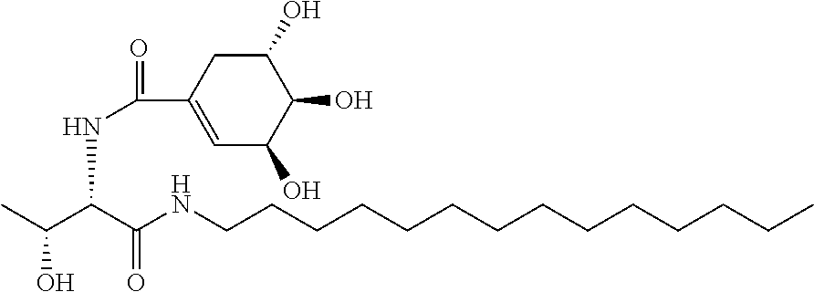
C(O)(C)C(C(NCCCCCCCCCCCCCC)=O)NC(=O)C1=CC(O)C(O)C(O)C1
